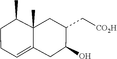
C1(O)CC2=CCCC(C)C2(C)CC1C[CO2H]
